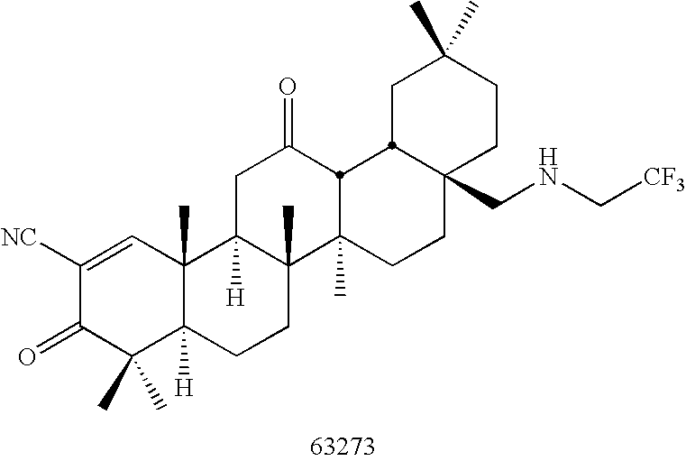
C1([NC])=CC2(C)C([H])(C(C)(C)C1=O)CCC1(C)C2([H])CC(=O)C2C1(C)CCC1(CNC[CF3])CCC(C)(C)CC12
